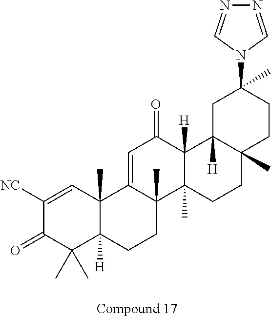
C1([NC])=CC2(C)C([H])(C(C)(C)C1=O)CCC1(C)C2=CC(=O)C2([H])C1(C)CCC1(C)C2([H])CC(C)(N2C=NN=C2)CC1
